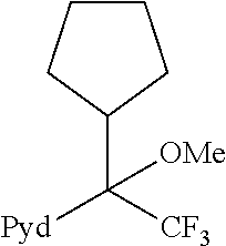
[Pyd]C([CF3])(C1CCCC1)[OMe]
